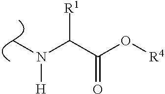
C(C(O[R4])=O)(N(C)[H])[R1]
